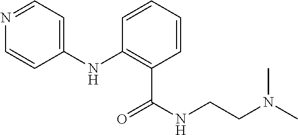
C1(NC2=C(C(NCCN(C)C)=O)C=CC=C2)=CC=NC=C1
